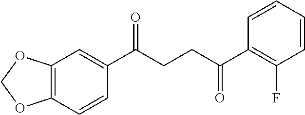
C12=C(C=CC(C(CCC(C3=C(F)C=CC=C3)=O)=O)=C1)OCO2
